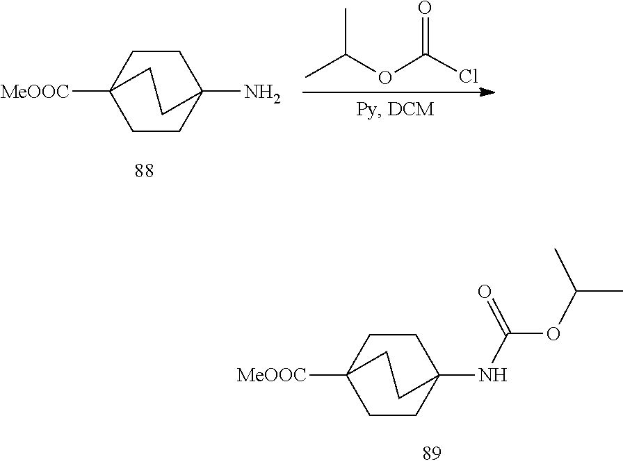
O(C(Cl)=O)C(C)C.C12([MeOOC])CCC(N)(CC1)CC2.CC(C)OC(=O)NC12CCC([MeOOC])(CC1)CC2
